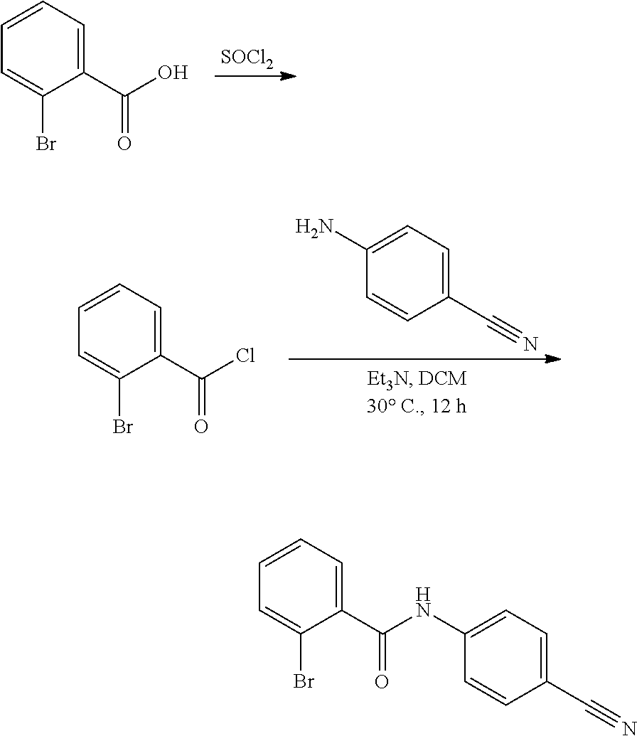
C1=C(Br)C(C(NC2=CC=C(C#N)C=C2)=O)=CC=C1.[SOCl2].C1=C(Br)C(C(O)=O)=CC=C1.NC1=CC=C(C#N)C=C1.C1=C(Br)C(C(Cl)=O)=CC=C1
